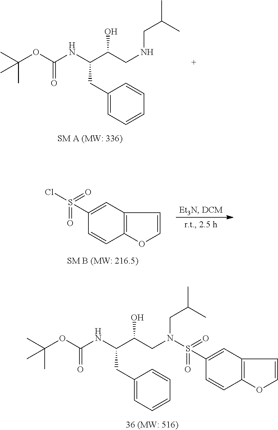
CC(OC(NC(C(CN(S(=O)(=O)C1=CC2=C(C=C1)OC=C2)CC(C)C)O)CC1=CC=CC=C1)=O)(C)C.CC(OC(NC(C(CNCC(C)C)O)CC1=CC=CC=C1)=O)(C)C.ClS(=O)(=O)C1=CC2=C(C=C1)OC=C2
